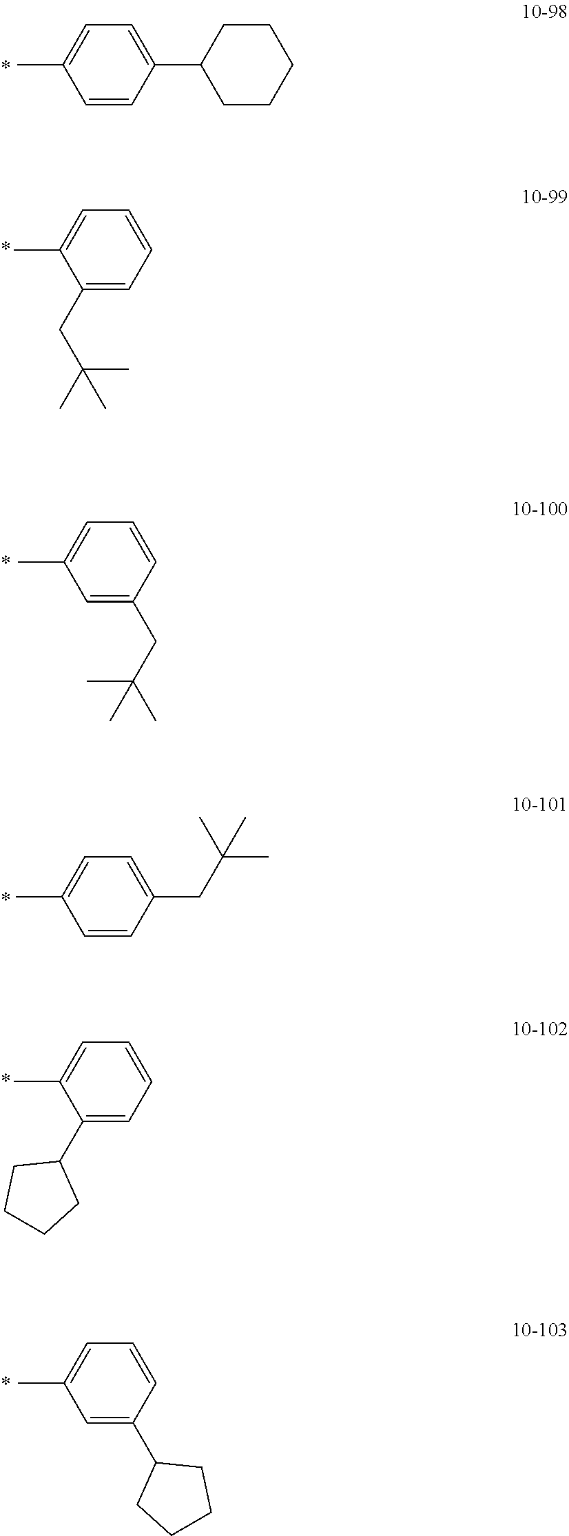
C1=CC(C2CCCCC2)=CC=C1C.C1(CC(C)(C)C)=CC=CC=C1C.C1=C(CC(C)(C)C)C=CC=C1C.C1=CC(CC(C)(C)C)=CC=C1C.C1(C2CCCC2)=CC=CC=C1C.C1=C(C2CCCC2)C=CC=C1C
